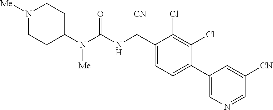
C1(N(C(NC(C2=CC=C(C3=CN=CC([CN])=C3)C(Cl)=C2Cl)[CN])=O)[Me])CCN([Me])CC1
